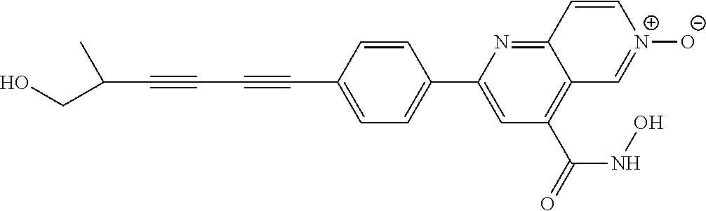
C1=CC(C#CC#CC(C)CO)=CC=C1C1=CC(C(=O)NO)=C2C(=N1)C=C[N+]([O-])=C2
